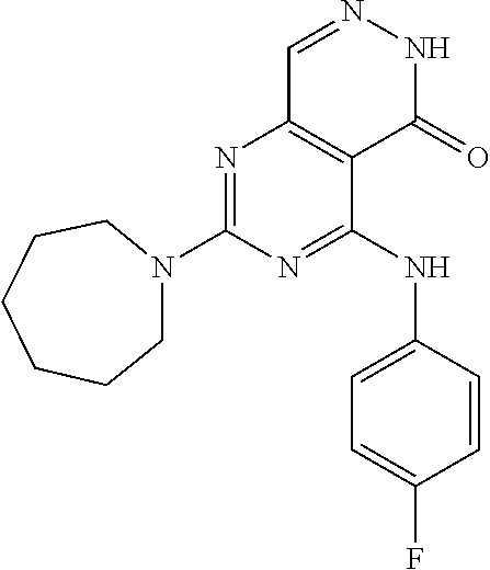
N1=C(N2CCCCCC2)N=C(NC2=CC=C(F)C=C2)C2=C1C=NNC2=O
